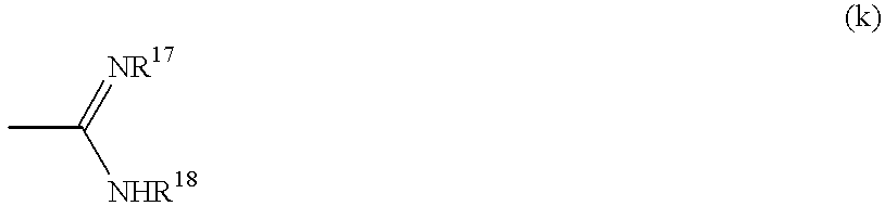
CC(=[NR17])[NHR18]
